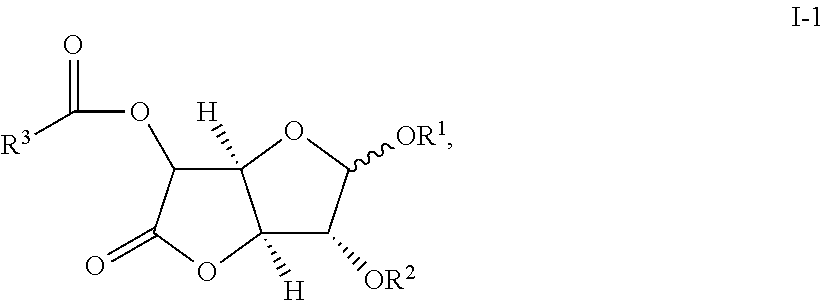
C12([H])C(OC([R3])=O)C(=O)OC1([H])C([OR2])C([OR1])O2
